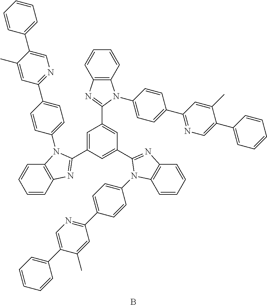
C1=C(C2=NC3=C(C=CC=C3)N2C2=CC=C(C3=NC=C(C4=CC=CC=C4)C(C)=C3)C=C2)C=C(C2=NC3=C(C=CC=C3)N2C2=CC=C(C3=NC=C(C4=CC=CC=C4)C(C)=C3)C=C2)C=C1C1=NC2=C(N1C1=CC=C(C3=NC=C(C4=CC=CC=C4)C(C)=C3)C=C1)C=CC=C2.B
